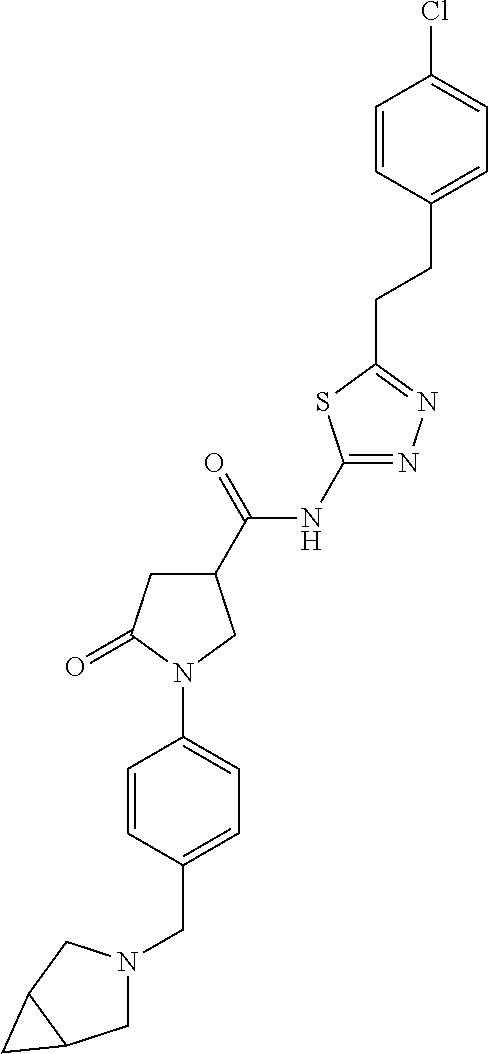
C1N(CC2=CC=C(N3C(=O)CC(C(NC4=NN=C(CCC5=CC=C(Cl)C=C5)S4)=O)C3)C=C2)CC2C1C2
